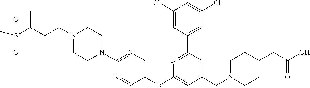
C1(Cl)=CC(C2=NC(OC3=CN=C(N4CCN(CCC(C)S(C)(=O)=O)CC4)N=C3)=CC(CN3CCC(CC(O)=O)CC3)=C2)=CC(Cl)=C1
